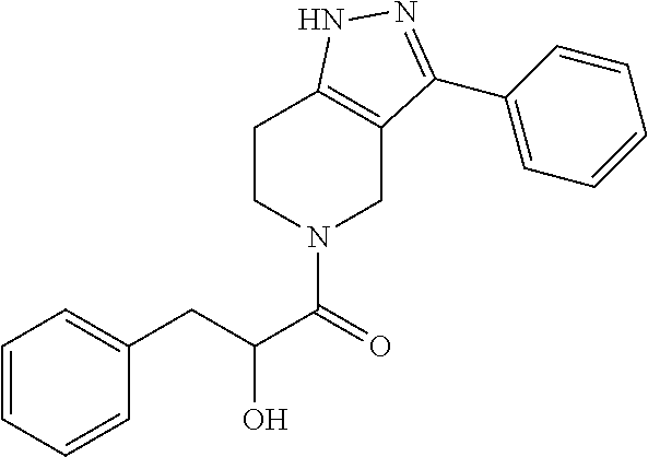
C(C(C(=O)N1CC2=C(CC1)NN=C2C1=CC=CC=C1)O)C1=CC=CC=C1
